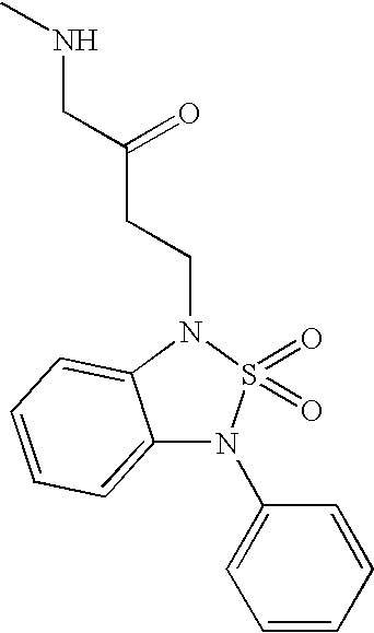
C12=CC=CC=C1N(CCC(CNC)=O)S(=O)(=O)N2C1=CC=CC=C1
